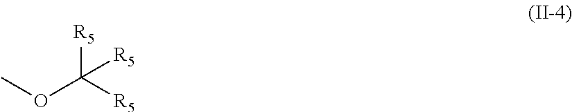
COC([R5])([R5])[R5]
